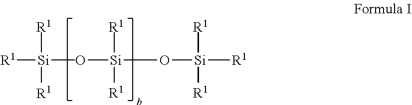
[R1][Si](O[Si]([R1])([R1])O[Si]([R1])([R1])[R1])(C)([R1])[R1]
